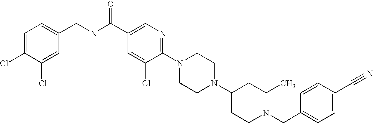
C1(C#N)=CC=C(CN2CCC(N3CCN(C4=NC=C(C(NCC5=CC=C(Cl)C(Cl)=C5)=O)C=C4Cl)CC3)CC2C)C=C1
